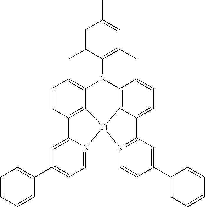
C1=CC2=C3C(=C1)N(C1=C(C)C=C(C)C=C1C)C1=C4C(=CC=C1)C1=N(C=CC(C5=CC=CC=C5)=C1)[Pt]34N1=CC=C(C3=CC=CC=C3)C=C21
